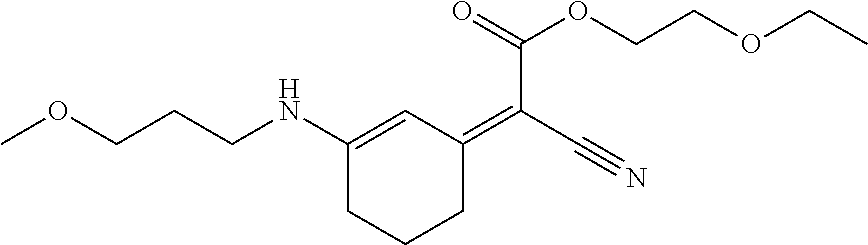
C1(NCCCOC)=CC(=C(C#N)C(OCCOCC)=O)CCC1
